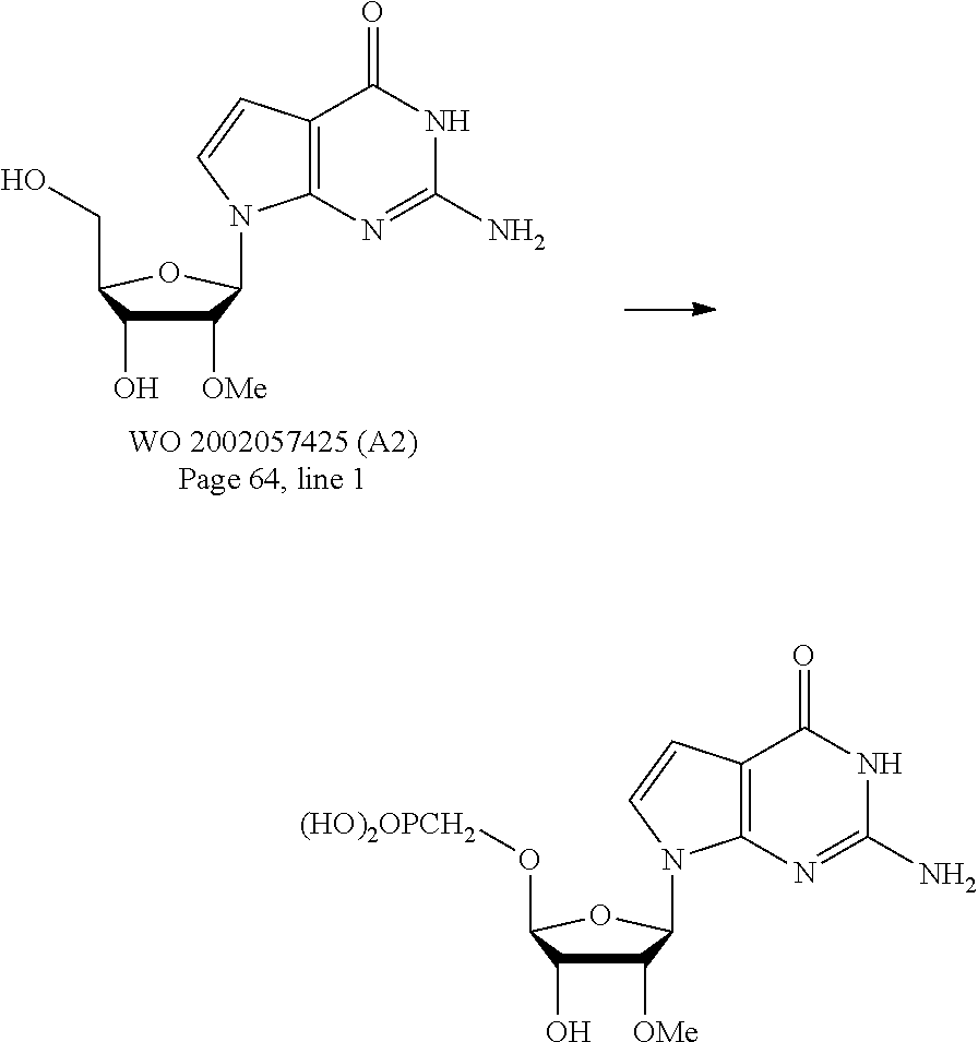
C1([OMe])C(O)C(CO)OC1N1C2=C(C(=O)NC(N)=N2)C=C1.C1([OMe])C(O)C(O[(HO)2OPCH2])OC1N1C2=C(C(=O)NC(N)=N2)C=C1
